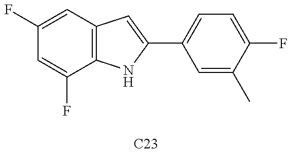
C1(F)=CC2=C(C(F)=C1)NC(C1=CC=C(F)C(C)=C1)=C2.[C23]
